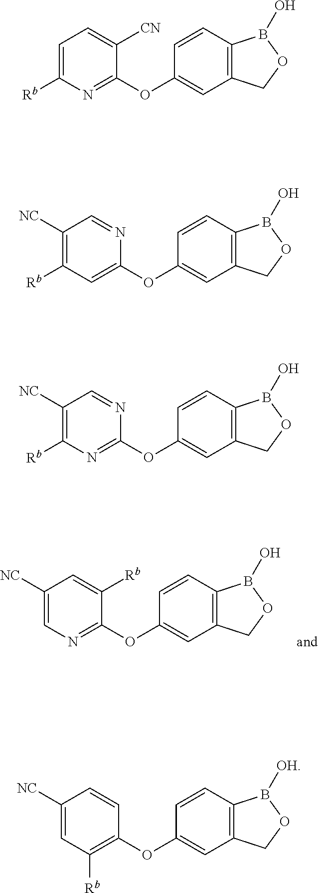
N1=C(OC2=CC3=C(C=C2)B(O)OC3)C([CN])=CC=C1[Rb].C1=C(OC2=CC3=C(C=C2)B(O)OC3)N=CC([NC])=C1[Rb].N1=C(OC2=CC3=C(C=C2)B(O)OC3)N=CC([NC])=C1[Rb].C1([Rb])=C(OC2=CC3=C(C=C2)B([OH])OC3)C=CC([NC])=C1.N1=C(OC2=CC3=C(C=C2)B(O)OC3)C([Rb])=CC([NC])=C1
